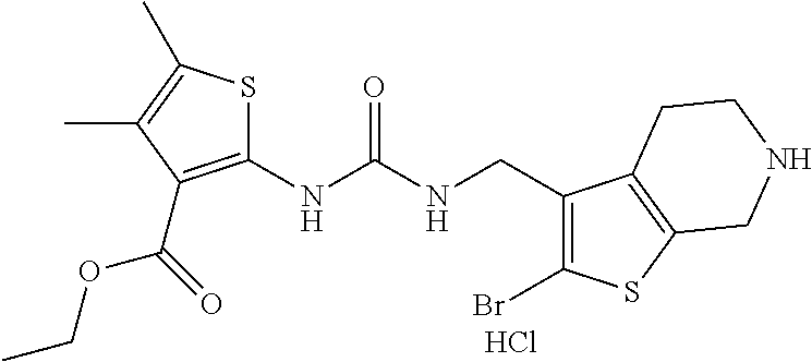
C1(NC(NCC2=C(Br)SC3=C2CCNC3)=O)=C(C(OCC)=O)C(C)=C(C)S1.Cl
